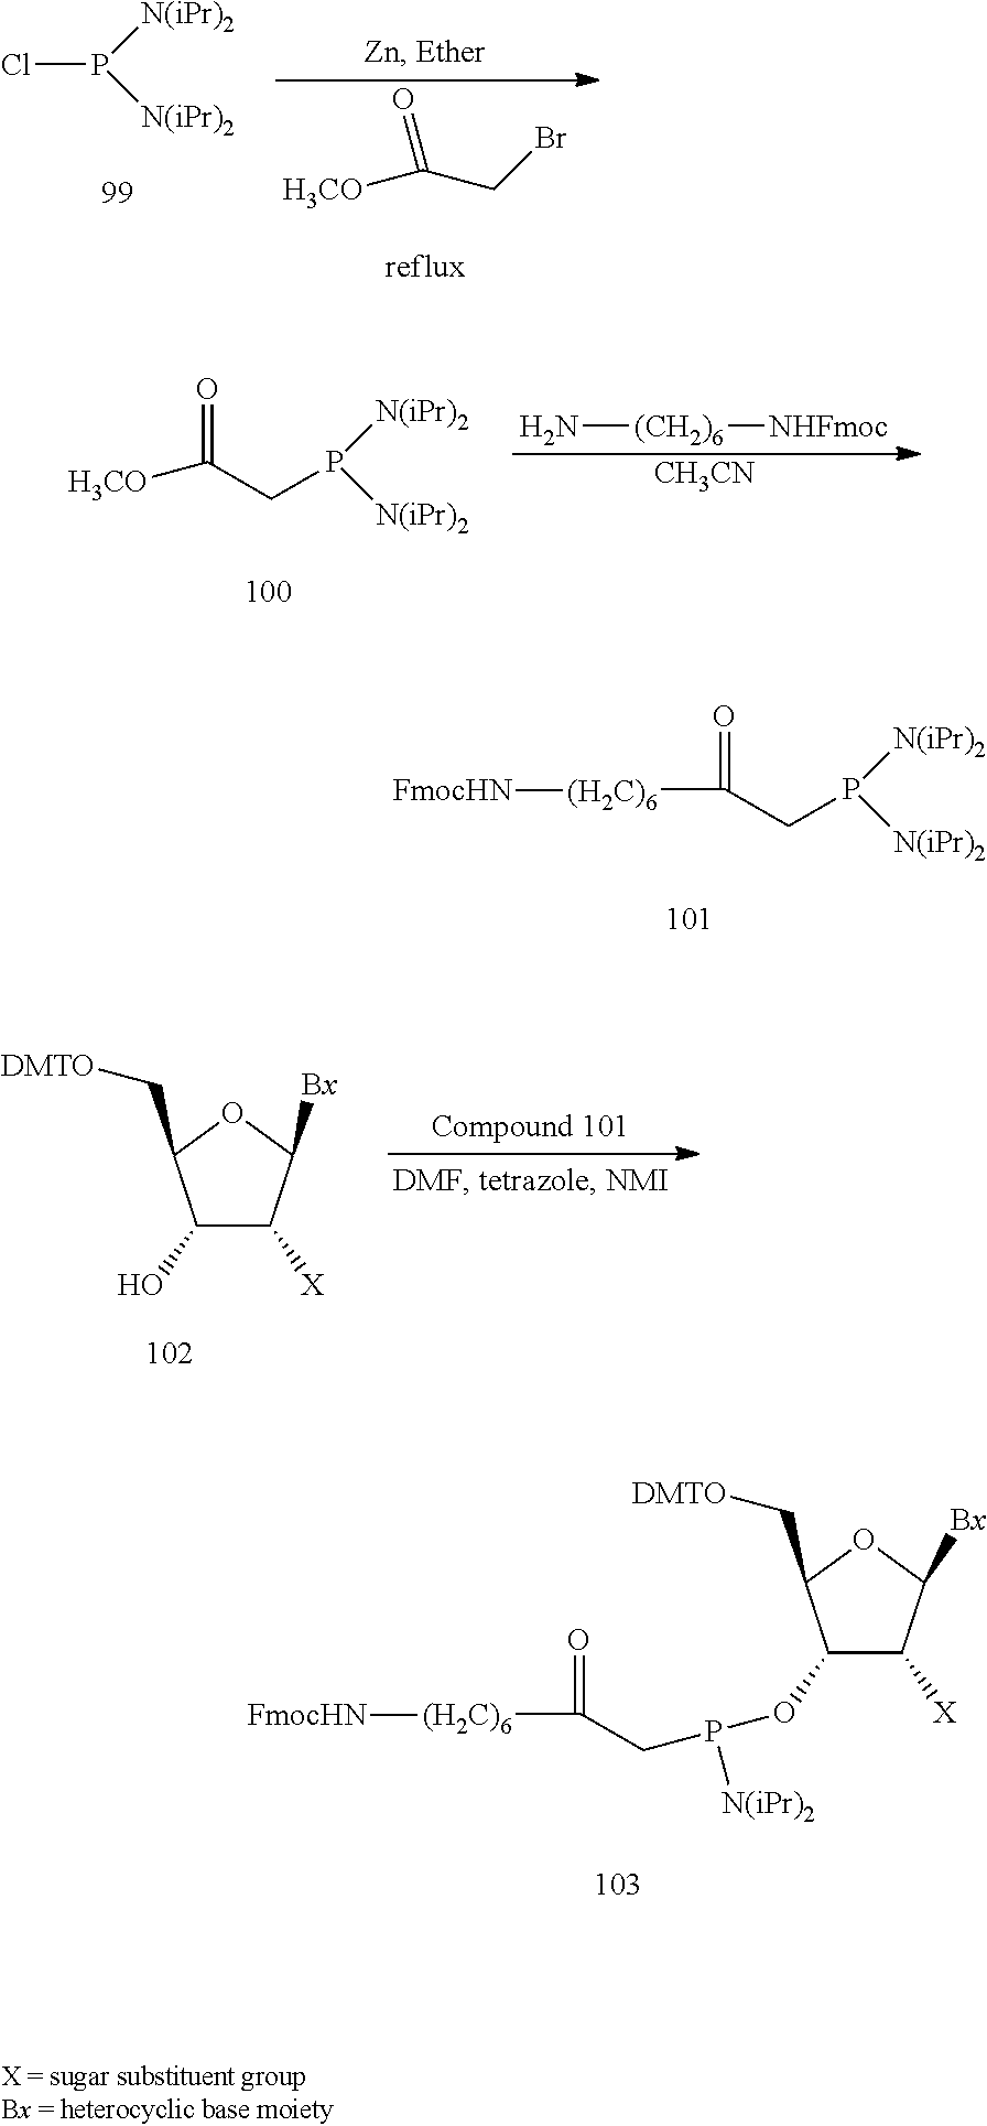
C(=O)(CP([N(iPr)2])[N(iPr)2])[(H2C)6][FmocHN].C(=O)(CP([N(iPr)2])OC1C([X])C([Bx])OC1C[DMTO])[(H2C)6][FmocHN].ClP([N(iPr)2])[N(iPr)2].[H3CO]C(CBr)=O.[H3CO]C(=O)CP([N(iPr)2])[N(iPr)2].N[(CH2)6][NHFmoc].[CH3CN].C1(O)C([X])C([Bx])OC1C[DMTO]
